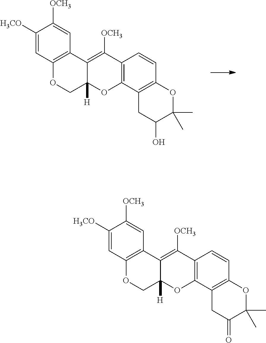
C1([H3CO])=CC2=C(C=C1[OCH3])C1=C([OCH3])C3=C(OC1([H])CO2)C1=C(C=C3)OC(C)(C)C(O)C1.C1([H3CO])=CC2=C(C=C1[OCH3])C1=C([OCH3])C3=C(OC1([H])CO2)C1=C(C=C3)OC(C)(C)C(=O)C1
